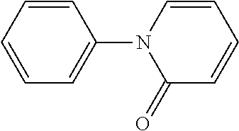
C1=CC=CC(N2C(=O)C=CC=C2)=C1
